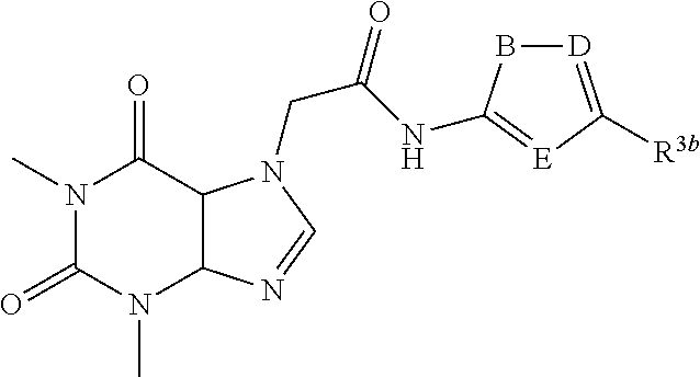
N1(C)C(=O)N(C)C2C(C1=O)N(CC(=O)NC1=[E]C([R3b])=[D]B1)C=N2
